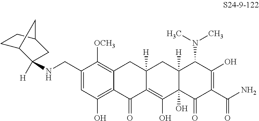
C1=C(CNC2([H])C3CCC(C2)C3)C([OCH3])=C2C(=C1O)C(=O)C1=C(O)C3(O)C([H])(CC1([H])C2)C(N(C)C)C(O)=C(C(N)=O)C3=O
